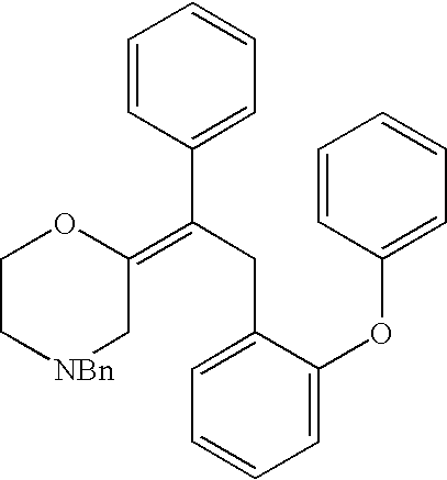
C1C[NBn]CC(=C(C2=CC=CC=C2)CC2=CC=CC=C2OC2=CC=CC=C2)O1
